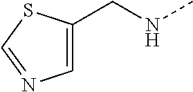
C1(CNC)=CN=CS1
